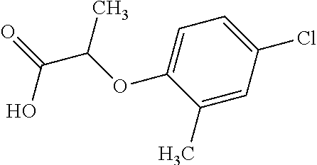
OC(=O)C(OC1=CC=C(Cl)C=C1C)C
